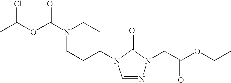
CC(OC(N1CCC(N2C=NN(CC(OCC)=O)C2=O)CC1)=O)Cl
